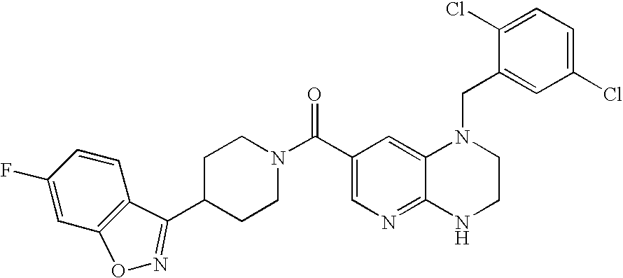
C(C1=CN=C2C(=C1)N(CC1=CC(Cl)=CC=C1Cl)CCN2)(N1CCC(C2=NOC3=C2C=CC(F)=C3)CC1)=O
